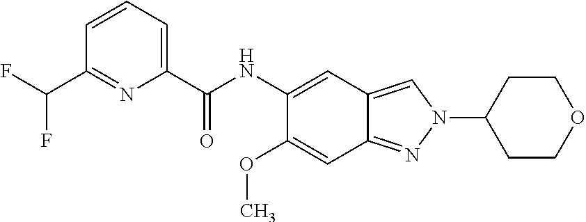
C1(C(NC2=CC3=CN(C4CCOCC4)N=C3C=C2OC)=O)=CC=CC(C(F)F)=N1
